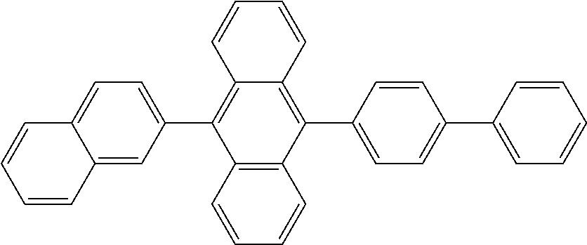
C1=CC=CC2=C1C(C1=CC=C3C(=C1)C=CC=C3)=C1C(=C2C2=CC=C(C3=CC=CC=C3)C=C2)C=CC=C1
